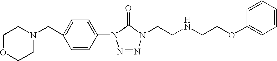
N1=NN(CCNCCOC2=CC=CC=C2)C(=O)N1C1=CC=C(CN2CCOCC2)C=C1
